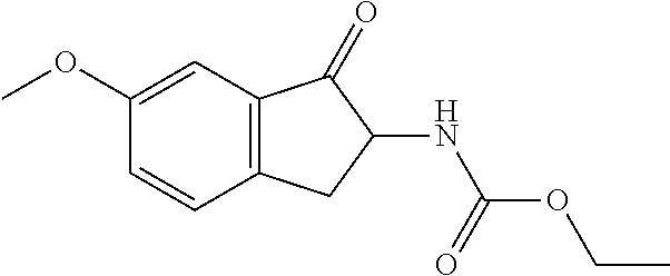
C12=C(C=C(OC)C=C1)C(=O)C(NC(=O)OCC)C2
